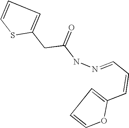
S1C(CC(NN=CC=CC2=CC=CO2)=O)=CC=C1
